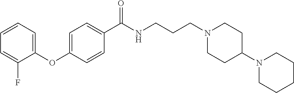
C1=CC=C(OC2=CC=C(C(NCCCN3CCC(N4CCCCC4)CC3)=O)C=C2)C(F)=C1
